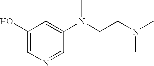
C1(O)=CN=CC(N(CCN(C)C)C)=C1
